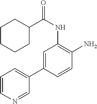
C1=C(C2=CC=CN=C2)C=CC(N)=C1NC(C1CCCCC1)=O
